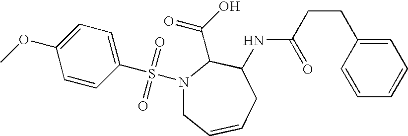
N1(S(C2=CC=C(OC)C=C2)(=O)=O)CC=CCC(NC(CCC2=CC=CC=C2)=O)C1C(O)=O
